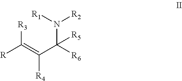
[R]C(=C(C([R6])(N([R1])[R2])[R5])[R4])[R3]
